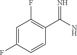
C1=C(F)C=CC(C(N)=N)=C1F
